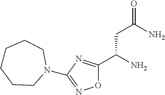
O1C(C(N)CC(=O)N)=NC(N2CCCCCC2)=N1
